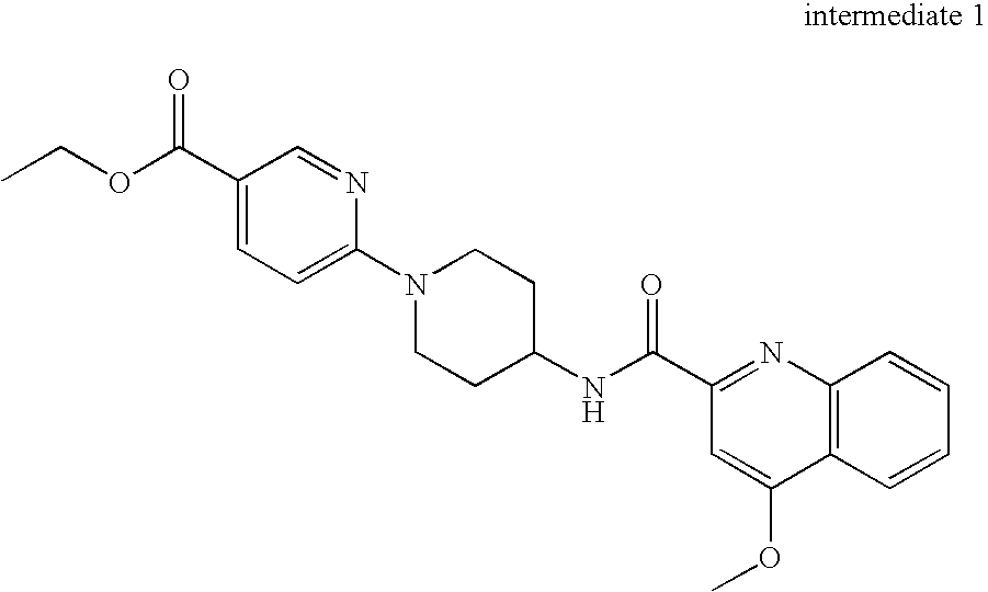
C1(C(OCC)=O)=CC=C(N2CCC(NC(=O)C3=NC4=C(C=CC=C4)C(OC)=C3)CC2)N=C1
